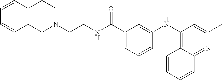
C1=CC=CC2=C1CCN(CCNC(C1=CC=CC(NC3=C4C(=NC(C)=C3)C=CC=C4)=C1)=O)C2
